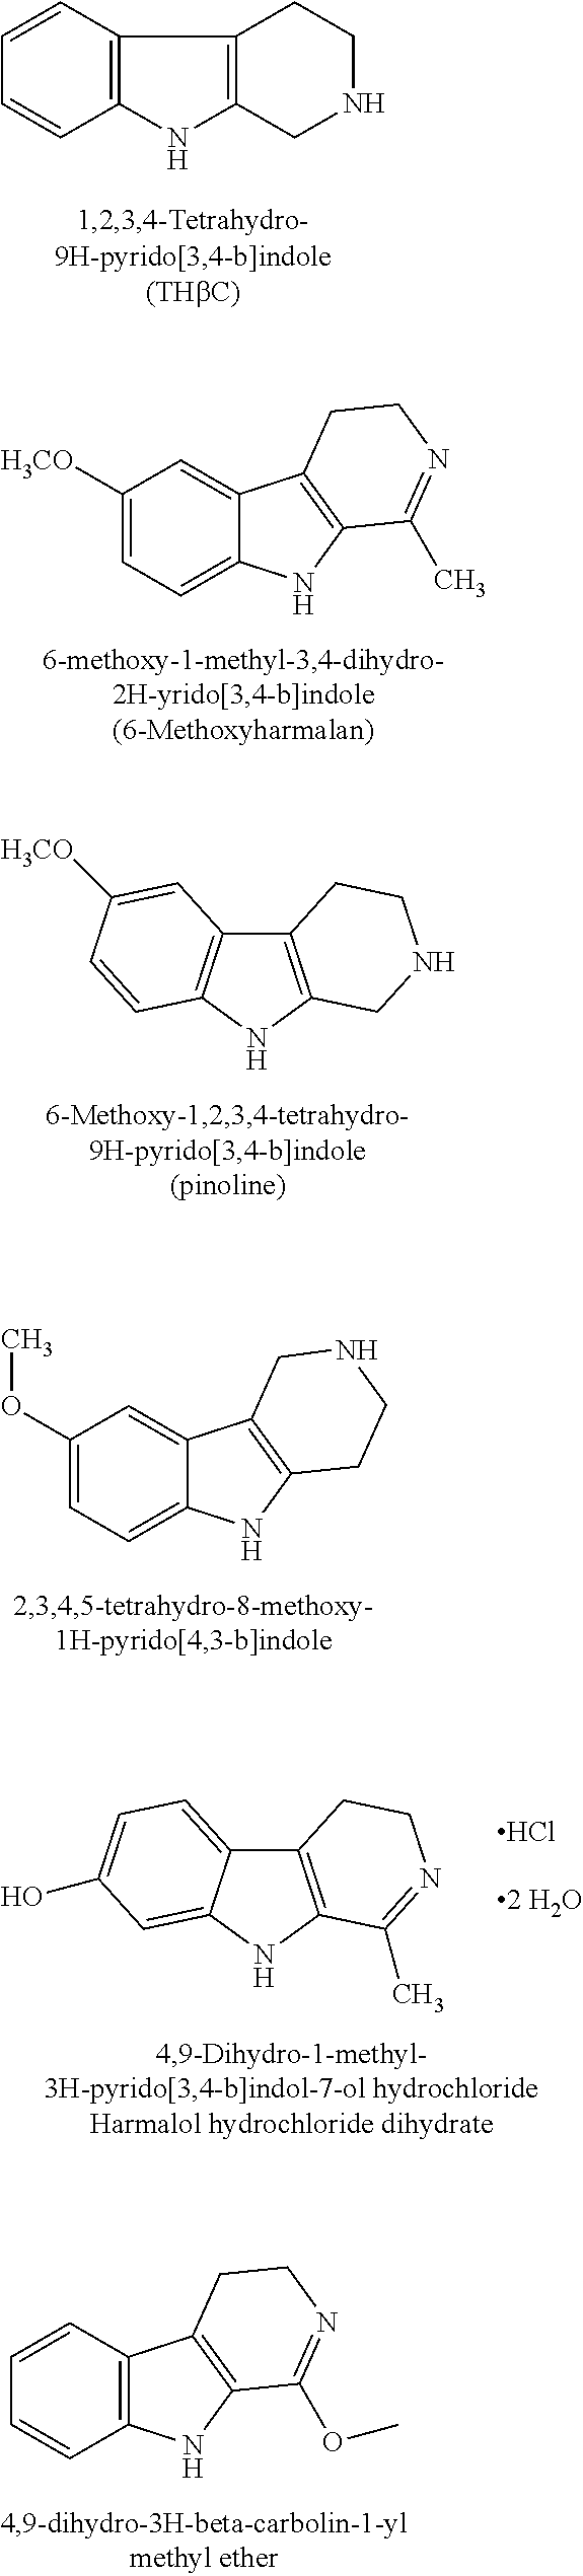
C1=CC2=C(C=C1)C1=C(N2)CNCC1.C1([H3CO])=CC=C2C(=C1)C1=C(N2)C(C)=NCC1.C12=C(NC3=C1C=C([H3CO])C=C3)CNCC2.C1(OC)=CC=C2C(=C1)C1=C(N2)CCNC1.C12=C(NC3=CC(O)=CC=C13)C(C)=NCC2.Cl.[2 H2O].C12=C(C3=C(N1)C(OC)=NCC3)C=CC=C2
